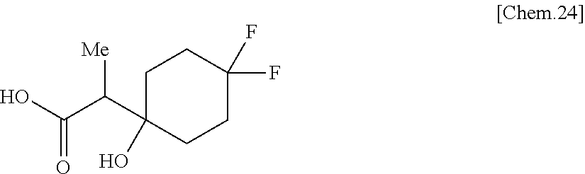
C1CC(F)(F)CCC1(C(C(O)=O)[Me])O
